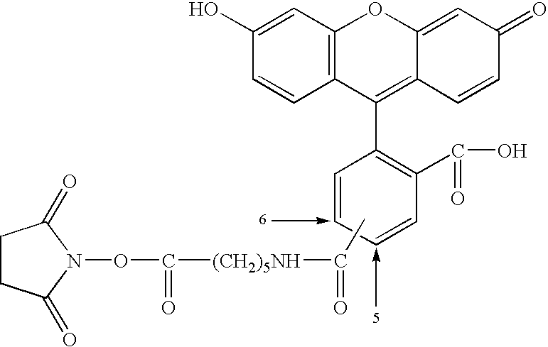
OC1=CC2=C(C=C1)C(C1=C(C(O)=O)C=CC=C1)=C1C(=CC(=O)C=C1)O2.CC(=O)[(CH2)5NH]C(ON1C(=O)CCC1=O)=O
